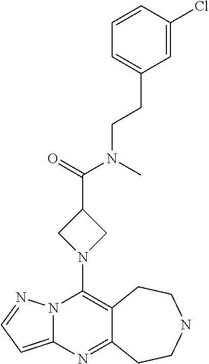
N12C(=CC=N1)N=C1C(=C2N2CC(C(=O)N(C)CCC3=CC=CC(Cl)=C3)C2)CCNCC1
